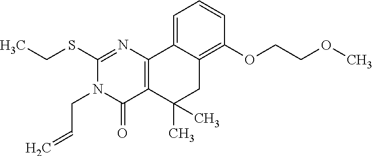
CCSC1=NC2=C(C(=O)N1CC=C)C(C)(C)CC1=C(OCCOC)C=CC=C21
